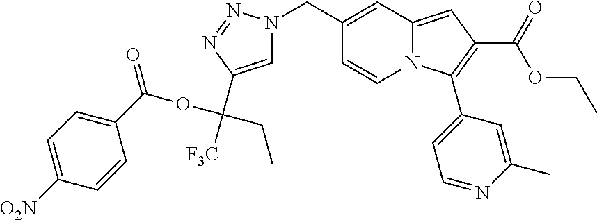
C1(CN2C=C(C([F3C])(OC(=O)C3=CC=C([O2N])C=C3)CC)N=N2)=CC2=CC(C(=O)OCC)=C(C3=CC=NC(C)=C3)N2C=C1
